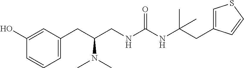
C1(CC(CNC(NC(C)(CC2=CSC=C2)C)=O)N(C)C)=CC=CC(O)=C1
